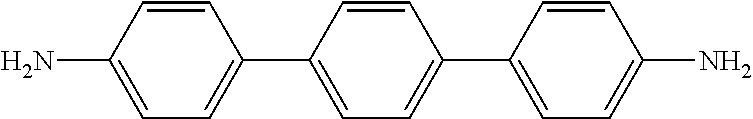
C1(N)=CC=C(C2=CC=C(C3=CC=C(N)C=C3)C=C2)C=C1
